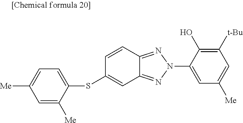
C1=C([Me])C(SC2=CC3=NN(C4=CC([Me])=CC([t-Bu])=C4O)N=C3C=C2)=CC=C1[Me]
